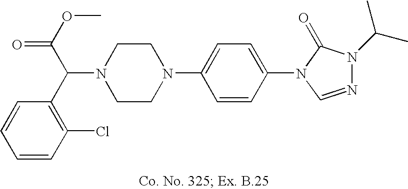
N1(C(C2=C(Cl)C=CC=C2)C(OC)=O)CCN(C2=CC=C(N3C=NN(C(C)C)C3=O)C=C2)CC1
